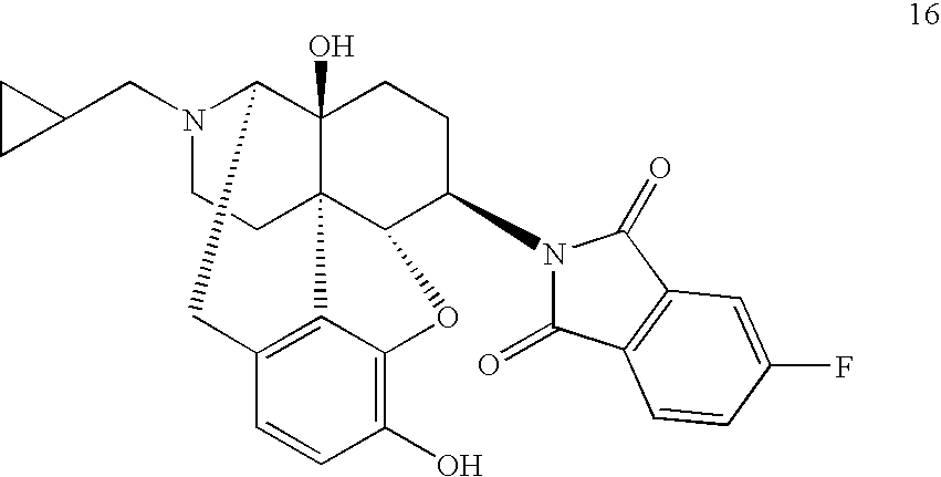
N1(CC2CC2)CCC23C4(O)C1CC1=C2C(=C(O)C=C1)OC3C(N1C(=O)C2=C(C1=O)C=C(F)C=C2)CC4
